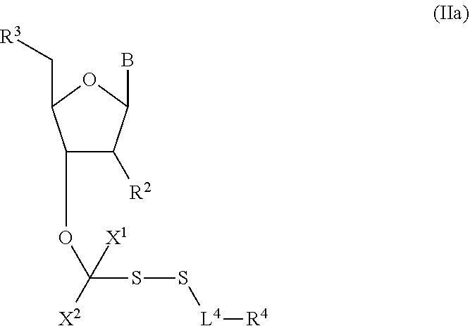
C1(OC(SS[L4][R4])([X2])[X1])C([R2])C(B)OC1C[R3]
